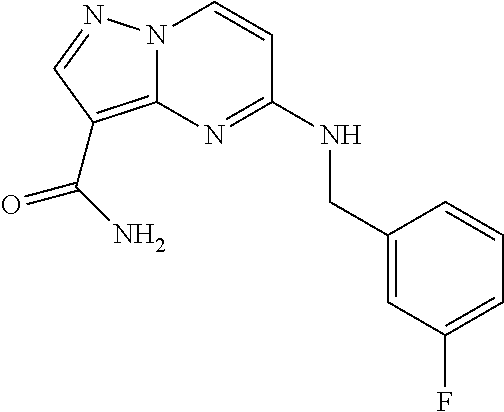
N12C(=C(C(N)=O)C=N1)N=C(NCC1=CC(F)=CC=C1)C=C2
